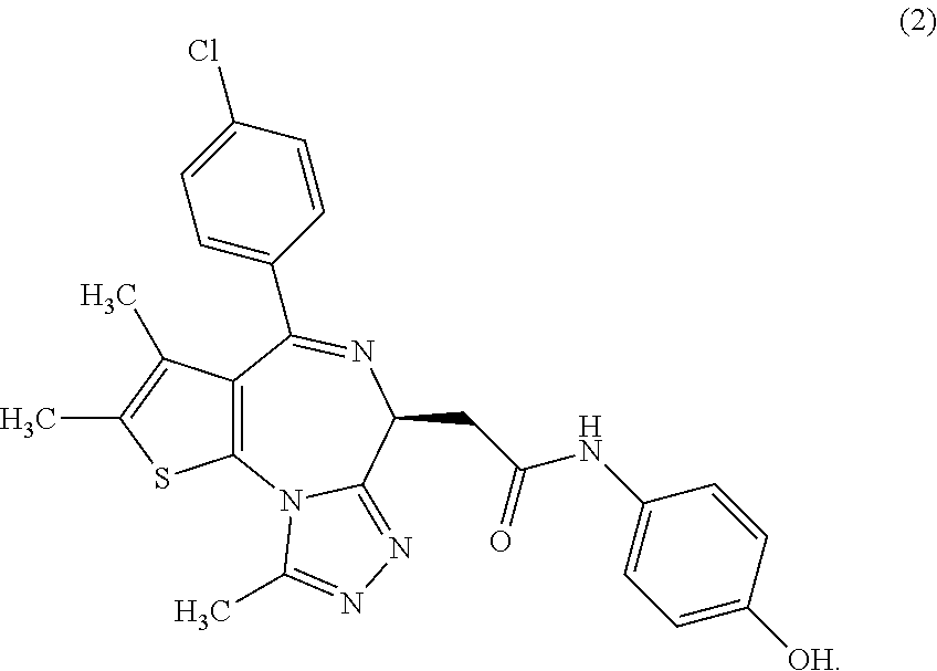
C12=C(N3C(=NN=C3C)C(CC(NC3=CC=C([OH])C=C3)=O)N=C1C1=CC=C(Cl)C=C1)SC(C)=C2C
